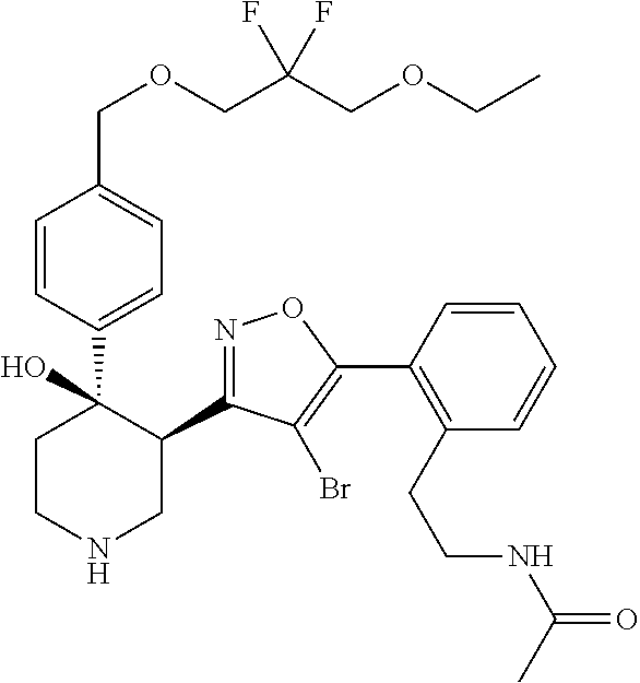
C1(C2=NOC(C3=C(CCNC(=O)C)C=CC=C3)=C2Br)C(C2=CC=C(COCC(COCC)(F)F)C=C2)(O)CCNC1
